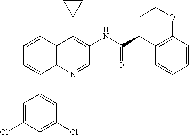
C12=C(C=CC=C1C1=CC(Cl)=CC(Cl)=C1)C(C1CC1)=C(NC(C1C3=C(OCC1)C=CC=C3)=O)C=N2
